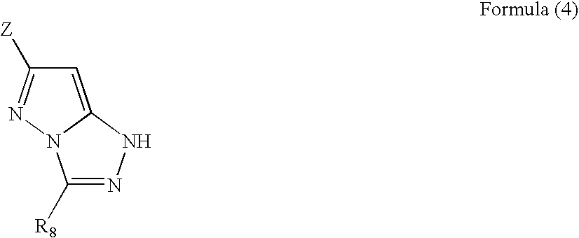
C1([R8])=NNC2=CC([Z])=NN12
